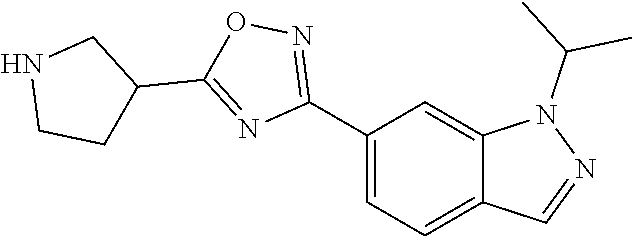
C12=CC(C3=NOC(C4CNCC4)=N3)=CC=C1C=NN2C(C)C
